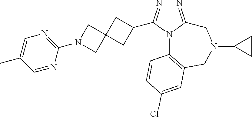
N1=C2N(C(C3CC4(C3)CN(C3=NC=C(C)C=N3)C4)=N1)C1=C(CN(C3CC3)C2)C=C(Cl)C=C1
